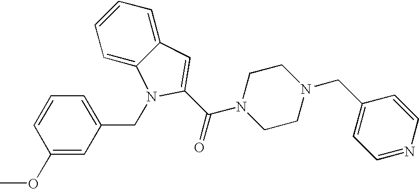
C1=CC(OC)=CC(CN2C3=CC=CC=C3C=C2C(N2CCN(CC3=CC=NC=C3)CC2)=O)=C1
